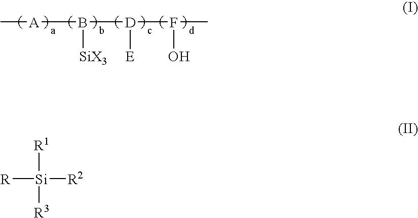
C[A]B([D](F(C)O)[E])[SiX3].[R1][Si]([R3])([R2])[R]
